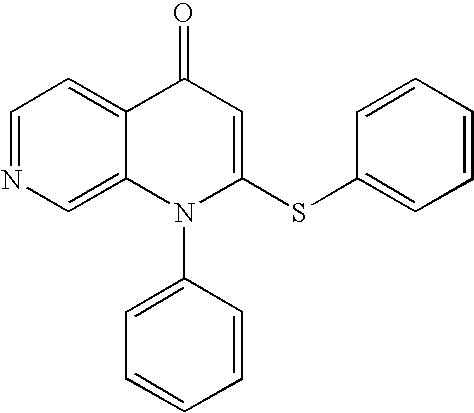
C1=NC=C2C(=C1)C(=O)C=C(SC1=CC=CC=C1)N2C1=CC=CC=C1
